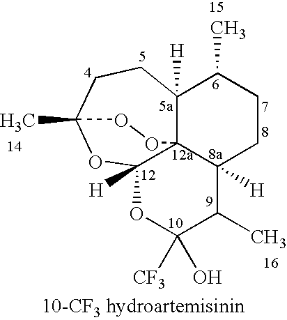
C12([H])C34C([H])(CCC1C)C(C)C([CF3])(O)OC3([H])OC(C)(CC2)OO4
